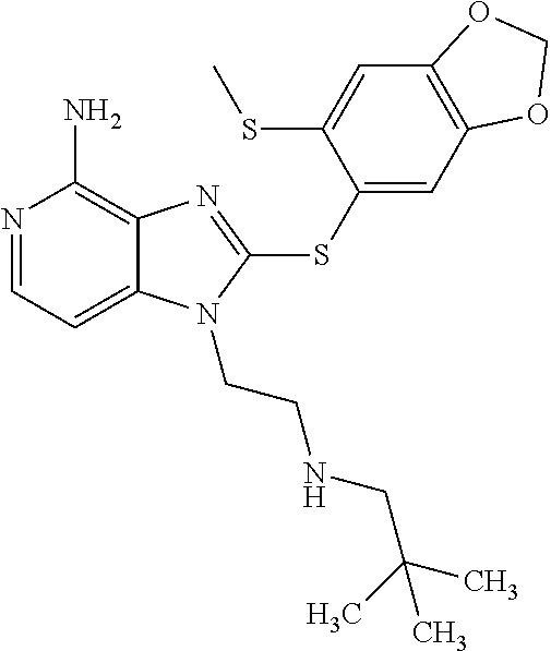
N1=CC=C2C(=C1N)N=C(SC1=CC3=C(C=C1SC)OCO3)N2CCNCC(C)(C)C
